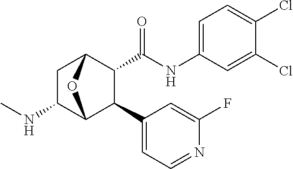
CNC1C2C(C3=CC=NC(F)=C3)C(C(NC3=CC=C(Cl)C(Cl)=C3)=O)C(C1)O2
